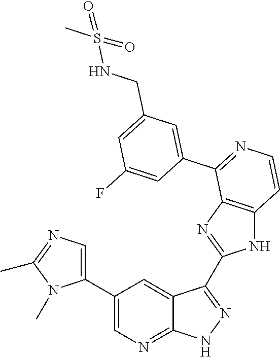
C1(C2=CN=C3C(=C2)C(C2=NC4=C(N2)C=CN=C4C2=CC(CNS(C)(=O)=O)=CC(F)=C2)=N[N H]3)=CN=C(C)N1C
